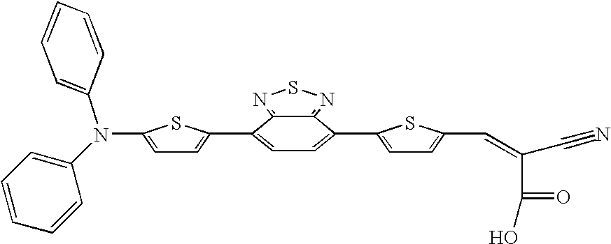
C1=CC=CC(N(C2=CC=C(C3=CC=C(C4=CC=C(C=C(C(O)=O)C#N)S4)C4=NSN=C34)S2)C2=CC=CC=C2)=C1
